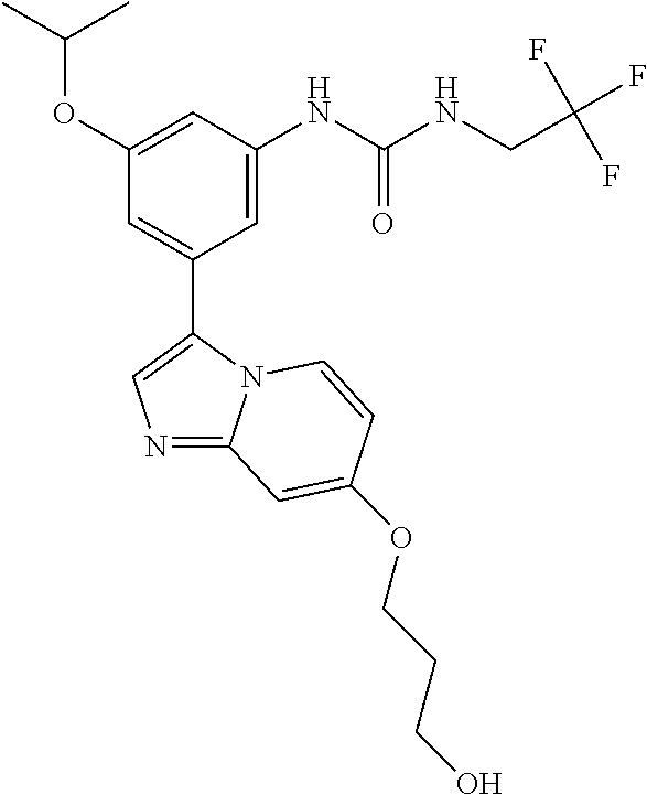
C1=C(OC(C)C)C=C(C2=CN=C3N2C=CC(OCCCO)=C3)C=C1NC(NCC(F)(F)F)=O
